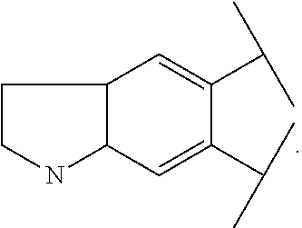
C1=C(C(C)C)C(C(C)C)=CC2CCNC12
